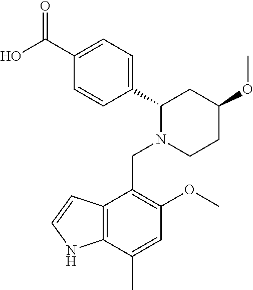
C1(C2=CC=C(C(O)=O)C=C2)N(CC2=C(OC)C=C(C)C3=C2C=CN3)CCC(OC)C1
